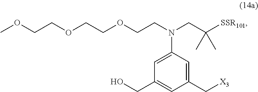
COCCOCCOCCN(CC([SSR101])(C)C)C1=CC(CO)=CC(C[X3])=C1
